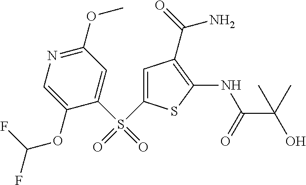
S(C1=CC(OC)=NC=C1OC(F)F)(=O)(C1=CC(C(=O)N)=C(NC(=O)C(O)(C)C)S1)=O
